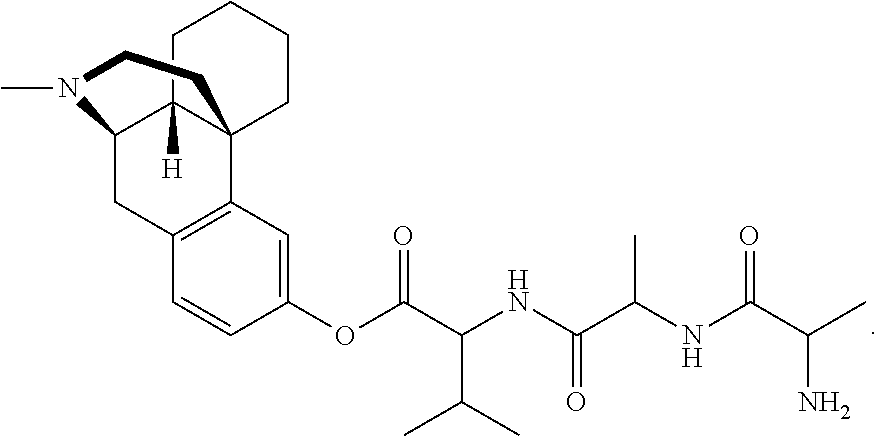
C1=CC(OC(C(C(C)C)NC(C(C)NC(C(N)C)=O)=O)=O)=CC2=C1CC1C3([H])C2(CCCC3)CCN1C
